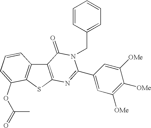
C12=C(SC3=C1C=CC=C3OC(=O)C)N=C(C1=CC([OMe])=C([OMe])C([OMe])=C1)N(CC1=CC=CC=C1)C2=O
